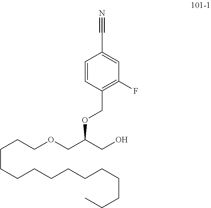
O(C(COCCCCCCCCCCCCCC)CO)CC1=C(F)C=C(C#N)C=C1
